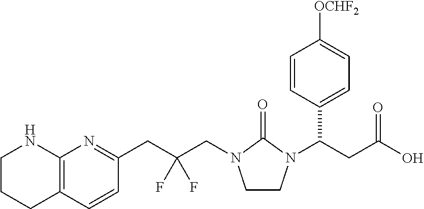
C1CCC2=C(N1)N=C(CC(CN1CCN(C(C3=CC=C([OCHF2])C=C3)CC(O)=O)C1=O)(F)F)C=C2
